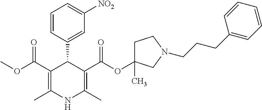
C1(C2=CC([NO2])=CC=C2)C(C(OC)=O)=C(C)NC(C)=C1C(OC1(C)CCN(CCCC2=CC=CC=C2)C1)=O
